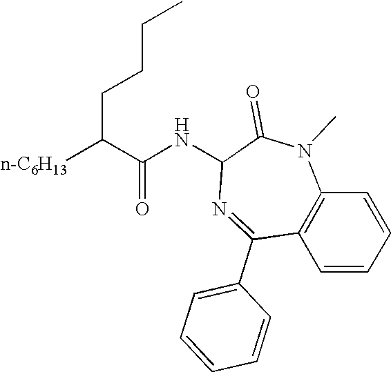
C1=CC2=C(C=C1)N(C)C(=O)C(NC(C([n-C6H13])CCCC)=O)N=C2C1=CC=CC=C1
